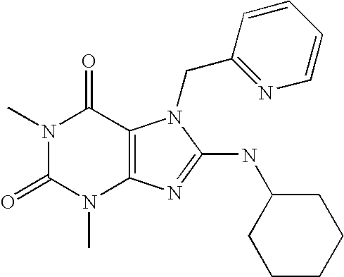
N1(C)C(=O)N(C)C2=C(C1=O)N(CC1=NC=CC=C1)C(NC1CCCCC1)=N2
